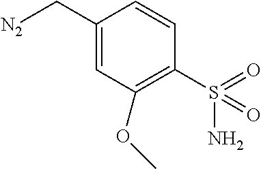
[N2]CC1=CC(OC)=C(S(=O)(N)=O)C=C1
